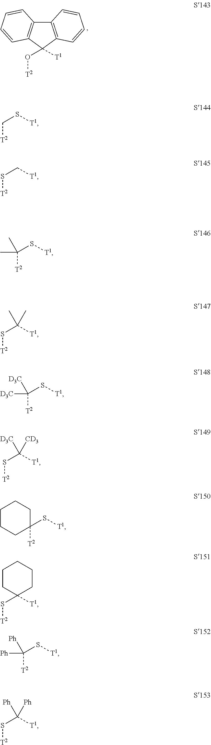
O([T2])C1([T1])C2=C(C3=C1C=CC=C3)C=CC=C2.C([T2])S[T1].S([T2])C[T1].C([T2])(S[T1])(C)C.S([T2])C([T1])(C)C.C1([T2])(S[T1])CCCCC1.[T2]SC1([T1])CCCCC1.C([T2])(S[T1])([D3C])[D3C].S([T2])C([T1])([D3C])[CD3].C([T2])(S[T1])([Ph])[Ph].S([T2])C([T1])([Ph])[Ph]
